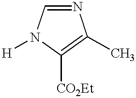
N1=CN([H])C([CO2Et])=C1C
